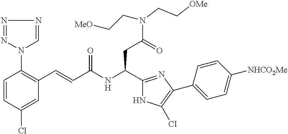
C1=CC(Cl)=CC(C=CC(NC(C2=NC(C3=CC=C([NHCO2Me])C=C3)=C(Cl)N2)CC(N(CC[MeO])CC[OMe])=O)=O)=C1N1N=NN=C1
